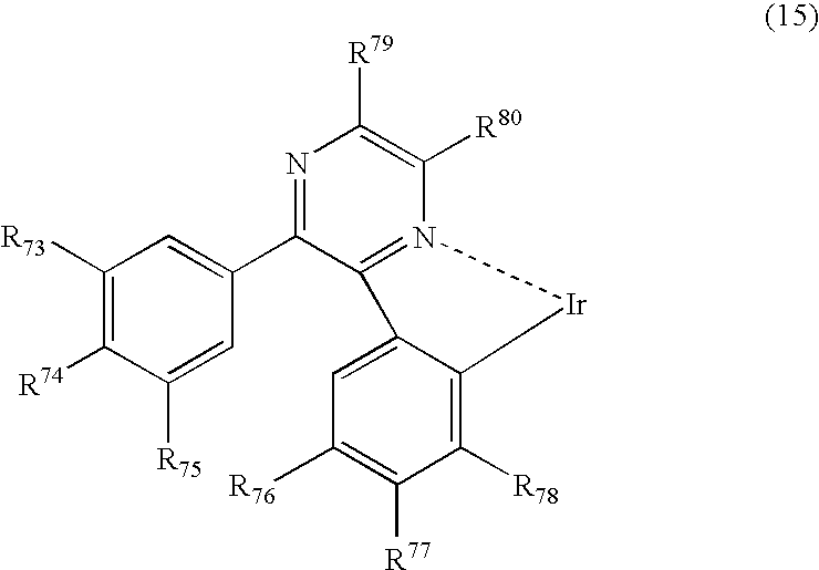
N1=C(C2=CC([R73])=C([R74])C([R75])=C2)C2=N(C([R80])=C1[R79])[Ir]C1=C([R78])C([R77])=C([R76])C=C21
